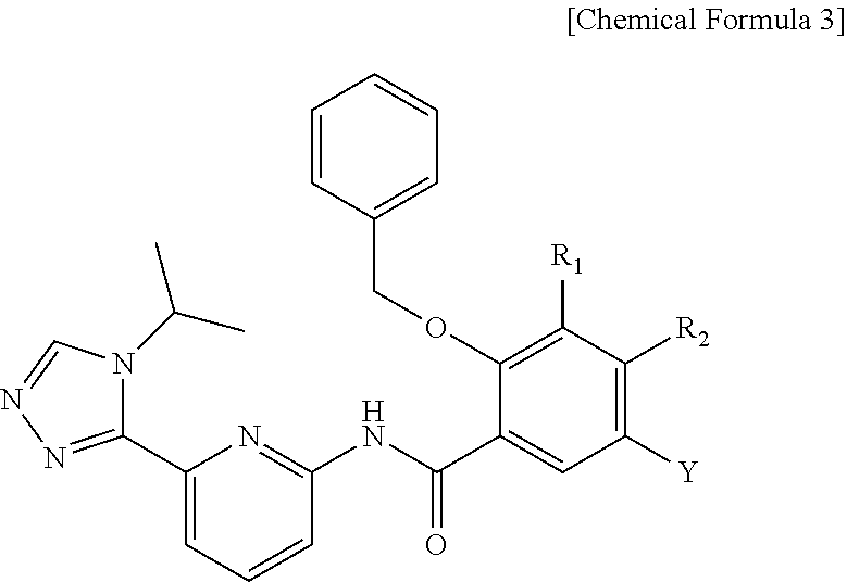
C1(C2=NN=CN2C(C)C)=CC=CC(NC(C2=CC([Y])=C([R2])C([R1])=C2OCC2=CC=CC=C2)=O)=N1
